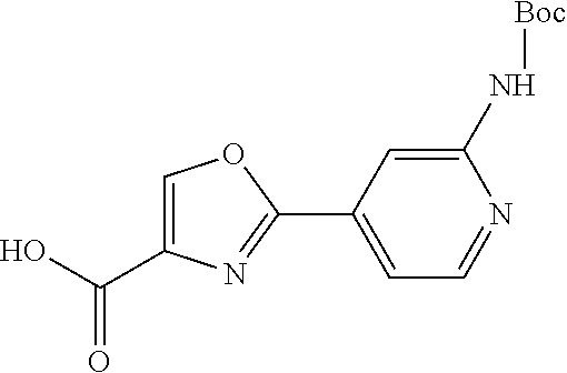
C(=O)(O)C1=COC(C2=CC=NC(N[Boc])=C2)=N1
